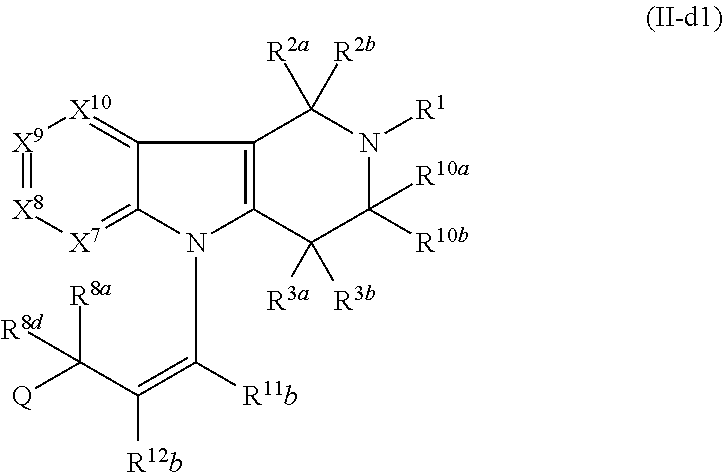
N1(C([R11b])=C([R12b])C([Q])([R8a])[R8d])C2=[X7][X8]=[X9][X10]=C2C2=C1C([R3a])([R3b])C([R10b])([R10a])N([R1])C2([R2a])[R2b]
